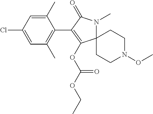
C1(C)=CC(Cl)=CC(C)=C1C1=C(OC(OCC)=O)C2(N(C)C1=O)CCN(OC)CC2
